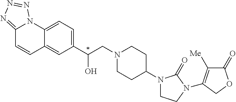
C(CN1CCC(N2CCN(C3=C([Me])C(=O)OC3)C2=O)CC1)(C1=CC=C2C(=C1)C=CC1=NN=NN21)O
